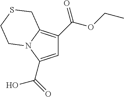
C1=C(C(=O)O)N2C(=C1C(OCC)=O)CSCC2
